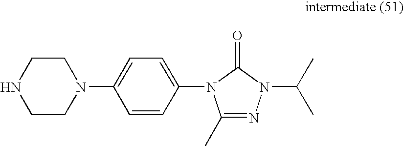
C1NCCN(C2=CC=C(N3C(C)=NN(C(C)C)C3=O)C=C2)C1
